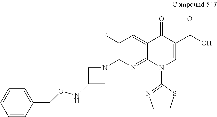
C1(F)=C(N2CC(NOCC3=CC=CC=C3)C2)N=C2C(=C1)C(=O)C(C(O)=O)=CN2C1=NC=CS1
